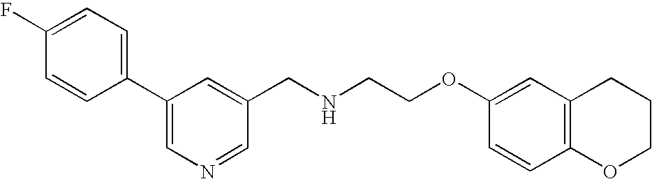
C1=CC(C2=CN=CC(CNCCOC3=CC4=C(C=C3)OCCC4)=C2)=CC=C1F
